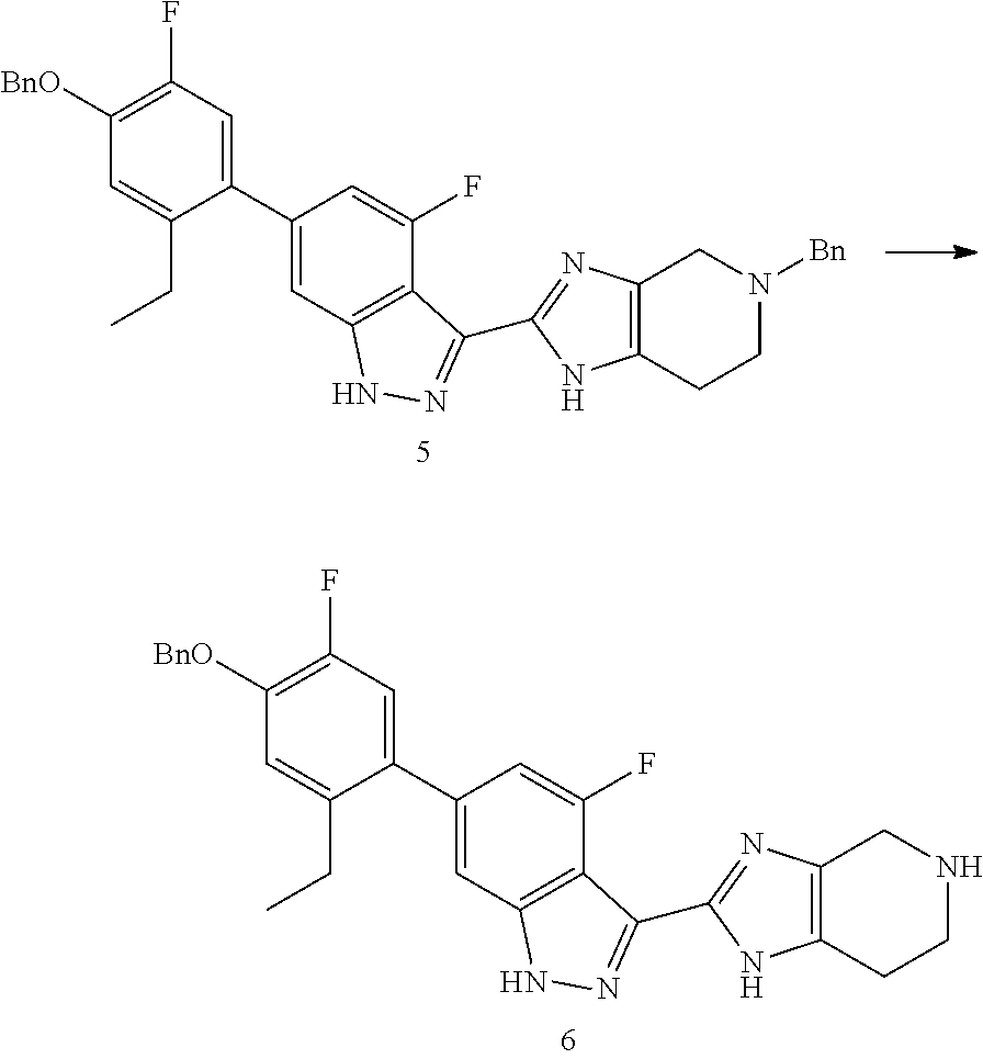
C1([BnO])=C(F)C=C(C2=CC3=C(C(F)=C2)C(C2=NC4=C(CCN([Bn])C4)N2)=NN3)C(CC)=C1.C1([BnO])=C(F)C=C(C2=CC3=C(C(F)=C2)C(C2=NC4=C(CCNC4)N2)=NN3)C(CC)=C1
